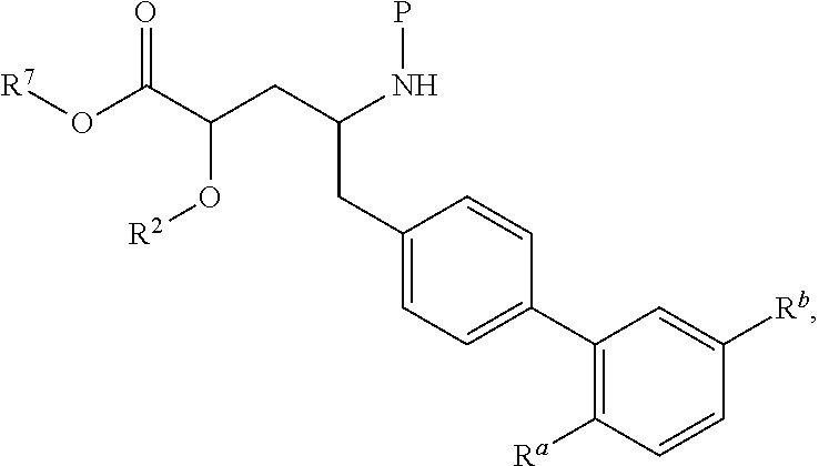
[R7]OC(C(CC(NP)CC1=CC=C(C2=C([Ra])C=CC([Rb])=C2)C=C1)O[R2])=O
